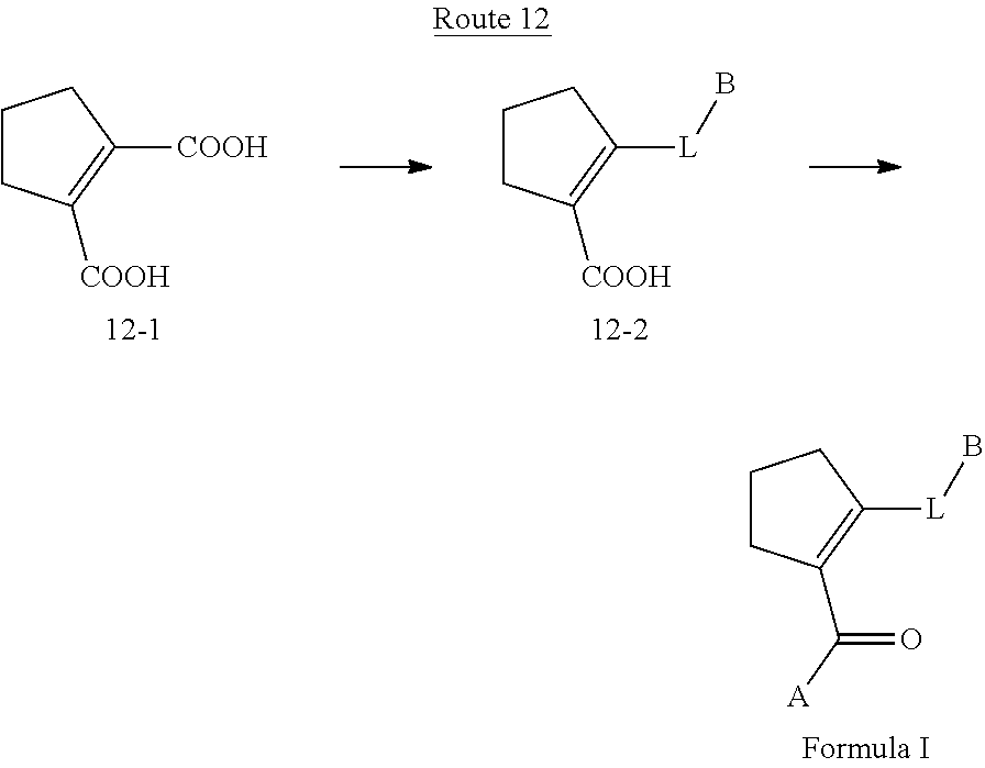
C1CC(C([A])=O)=C([L]B)C1.C1CC([COOH])=C([COOH])C1.C1CC([COOH])=C([L]B)C1
